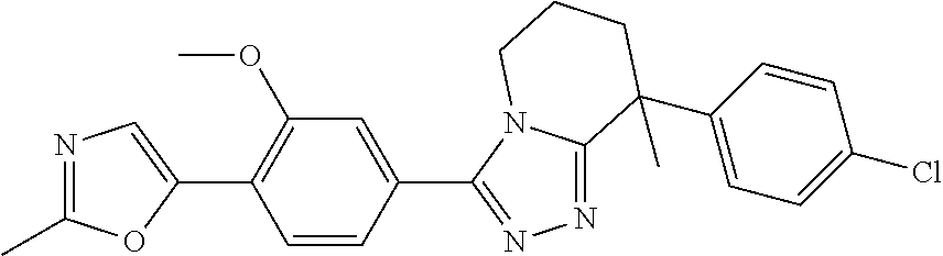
N1=C(C)OC(C2=C(OC)C=C(C3=NN=C4N3CCCC4(C)C3=CC=C(Cl)C=C3)C=C2)=C1
